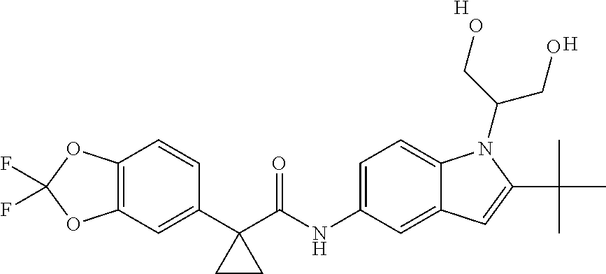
C12=C(C=C(C3(C(NC4=CC=C5C(=C4)C=C(C(C)(C)C)N5C(CO)CO)=O)CC3)C=C1)OC(F)(F)O2.[H].[H]
